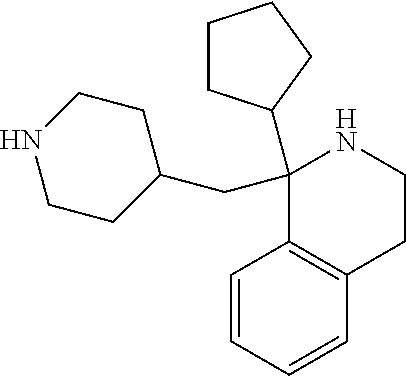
C1(C2CCCC2)(CC2CCNCC2)C2=C(CCN1)C=CC=C2
